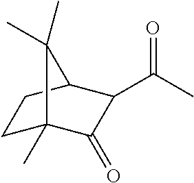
C1C2(C)C(=O)C(C(C)=O)C(C1)C2(C)C
